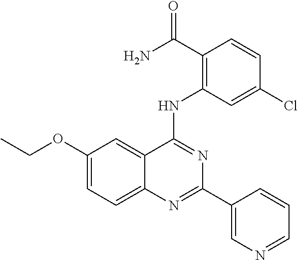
C1(OCC)=CC=C2C(=C1)C(NC1=C(C(=O)N)C=CC(Cl)=C1)=NC(C1=CN=CC=C1)=N2
